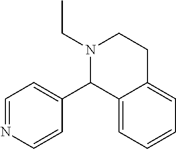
N1(CC)CCC2=CC=CC=C2C1C1=CC=NC=C1
